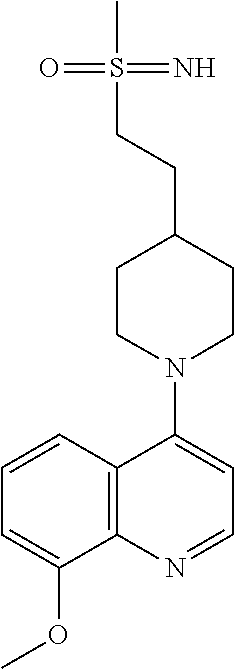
C1=CC2=C(C(OC)=C1)N=CC=C2N1CCC(CCS(C)(=N)=O)CC1
